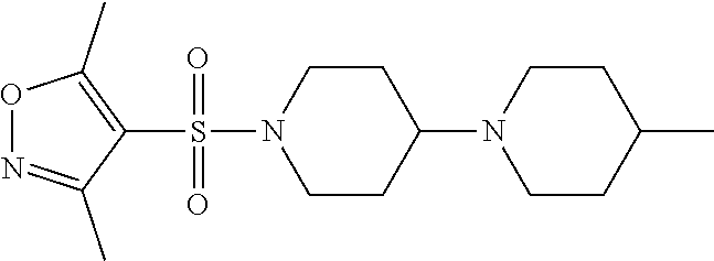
C1(S(N2CCC(N3CCC(C)CC3)CC2)(=O)=O)=C(C)ON=C1C
